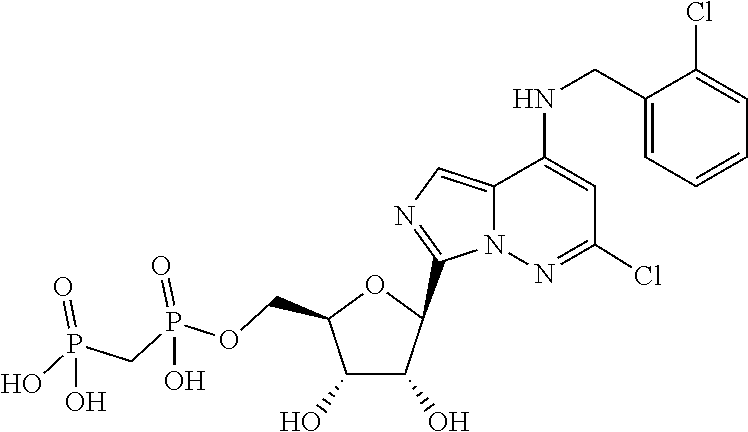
C1(C2C(O)C(O)C(COP(=O)(O)CP(=O)(O)O)O2)=NC=C2C(NCC3=CC=CC=C3Cl)=CC(Cl)=NN12
